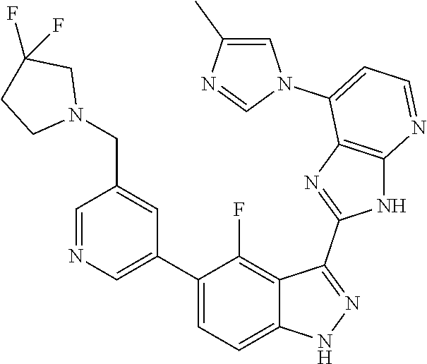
C1=NC=C(C2=CC=C3C(=C2F)C(C2=NC4=C(N2)N=CC=C4N2C=C(C)N=C2)=NN3)C=C1CN1CC(F)(F)CC1
